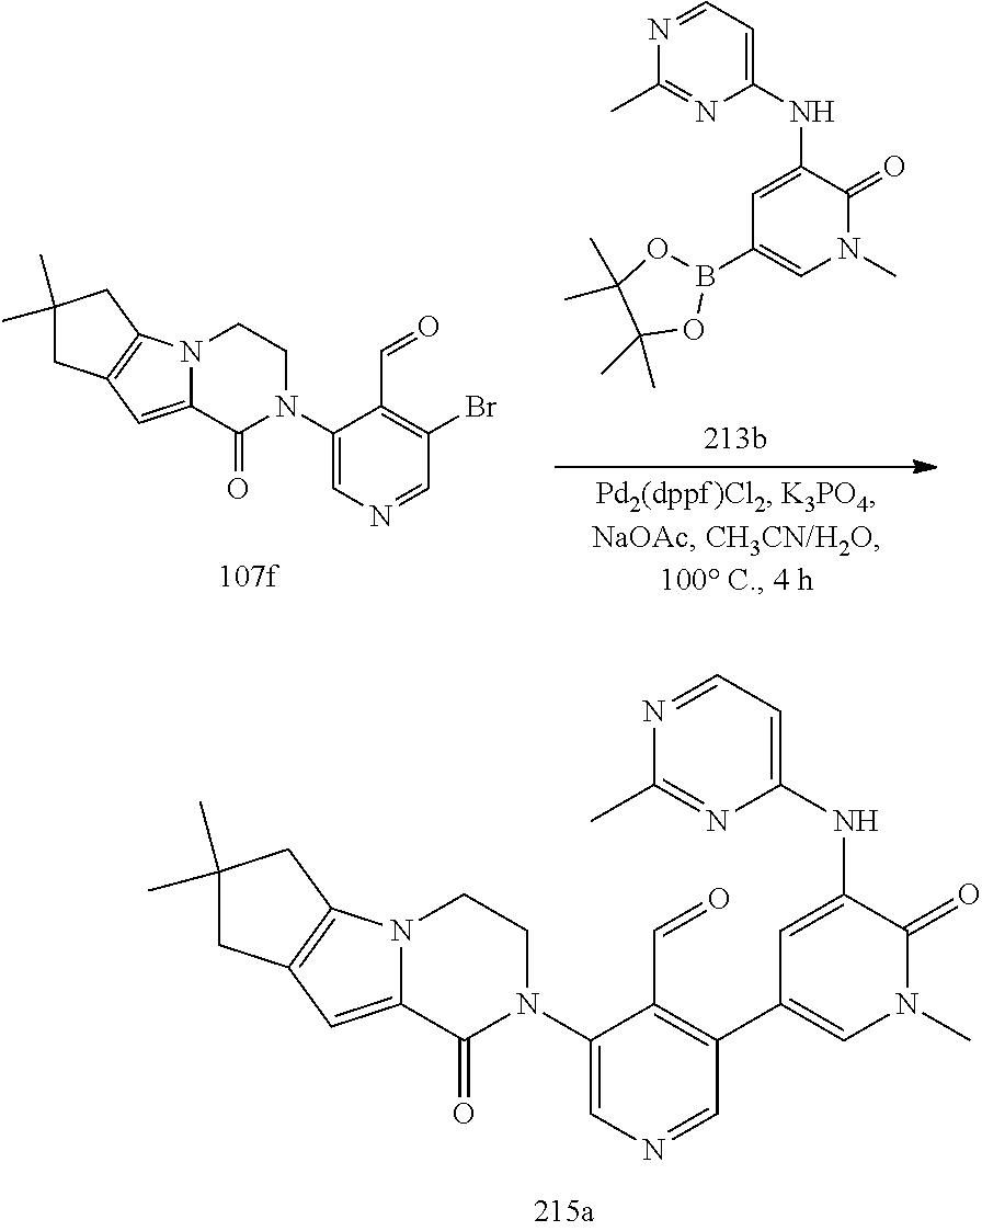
C1(NC2=CC(B3OC(C)(C)C(C)(C)O3)=CN(C)C2=O)=CC=NC(C)=N1.N12C(=CC3=C1CC(C)(C)C3)C(=O)N(C1=CN=CC(Br)=C1C=O)CC2.N12C(=CC3=C1CC(C)(C)C3)C(=O)N(C1=CN=CC(C3=CN(C)C(=O)C(NC4=CC=NC(C)=N4)=C3)=C1C=O)CC2
